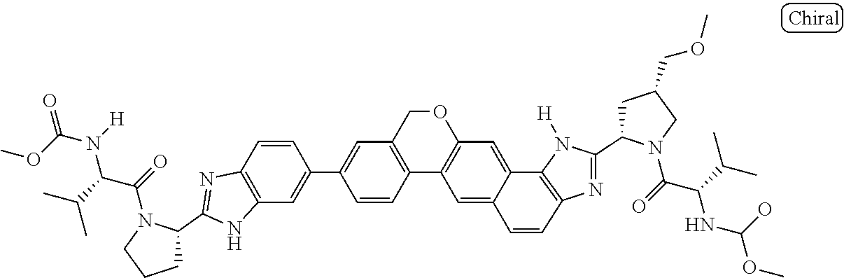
C12=C(N=C(C3CCCN3C(=O)C(C(C)C)N([H])C(OC)=O)N1)C=CC(C1=CC3=C(C4=C(C=C5C6=C(N=C(C7CC(COC)CN7C(=O)C(C(C)C)NC(O)OC)N6[H])C=CC5=C4)OC3)C=C1)=C2
